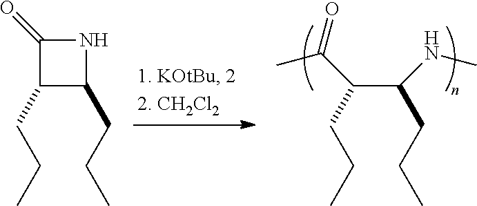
C(C(C(C)=O)CCC)(NC)CCC.C1(CCC)C(CCC)C(=O)N1
